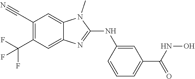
C1(C#N)=C(C(F)(F)F)C=C2C(=C1)N(C)C(NC1=CC(C(=O)NO)=CC=C1)=N2
